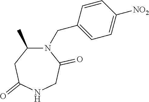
C1=CC(CN2C(C)CC(=O)NCC2=O)=CC=C1[NO2]
